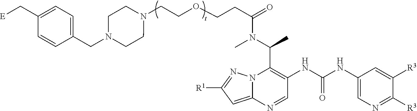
C1(NC(NC2=C(C(C)N(C)C(=O)CCOCCN3CCN(CC4=CC=C(C[E])C=C4)CC3)N3C(=CC([R1])=N3)N=C2)=O)=CN=C([R3])C([R3])=C1
